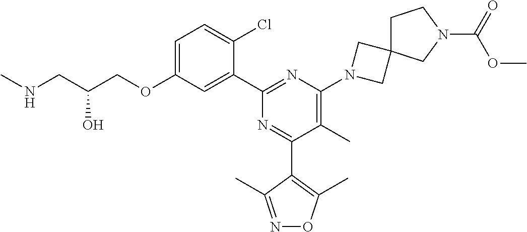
C1=C(OCC(CNC)O)C=C(C2=NC(N3CC4(C3)CCN(C(OC)=O)C4)=C(C)C(C3=C(C)ON=C3C)=N2)C(Cl)=C1
